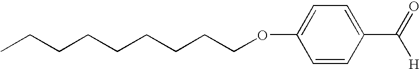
C(CCCCCCOC1=CC=C(C(=O)[H])C=C1)CC
